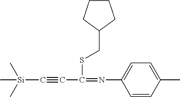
C[Si](C)(C)C#CC(SCC1CCCC1)=NC1=CC=C(C)C=C1
